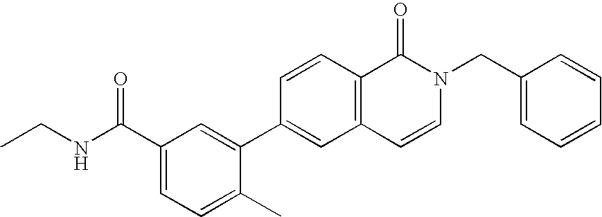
C1(C(NCC)=O)=CC=C(C)C(C2=CC3=C(C=C2)C(=O)N(CC2=CC=CC=C2)C=C3)=C1
